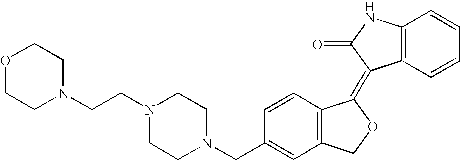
C1=CC(CN2CCN(CCN3CCOCC3)CC2)=CC2=C1C(=C1C3=C(C=CC=C3)NC1=O)OC2
